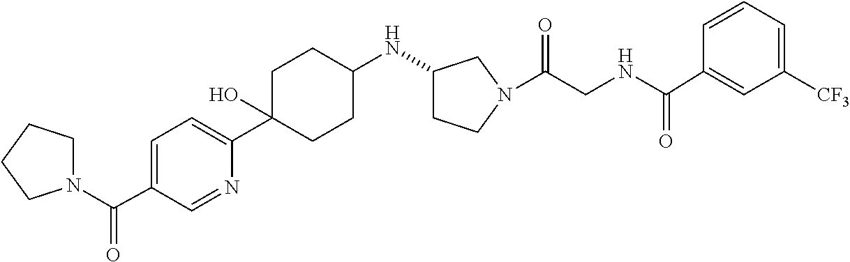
C1=C(C(=O)N2CCCC2)C=NC(C2(O)CCC(NC3CCN(C(CNC(C4=CC([CF3])=CC=C4)=O)=O)C3)CC2)=C1
